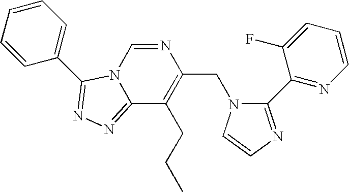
N1=CN2C(=NN=C2C2=CC=CC=C2)C(CCC)=C1CN1C(C2=NC=CC=C2F)=NC=C1
